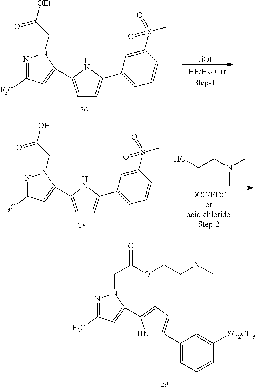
N1C(C2=CC=CC([SO2CH3])=C2)=CC=C1C1=CC([F3C])=NN1CC(OCCN(C)C)=O.C1=C(C2=CC([F3C])=NN2CC([OEt])=O)NC(C2=CC=CC(S(C)(=O)=O)=C2)=C1.[LiOH].C1=C(C2=CC([F3C])=NN2CC(O)=O)NC(C2=CC=CC(S(C)(=O)=O)=C2)=C1.OCCN(C)C
